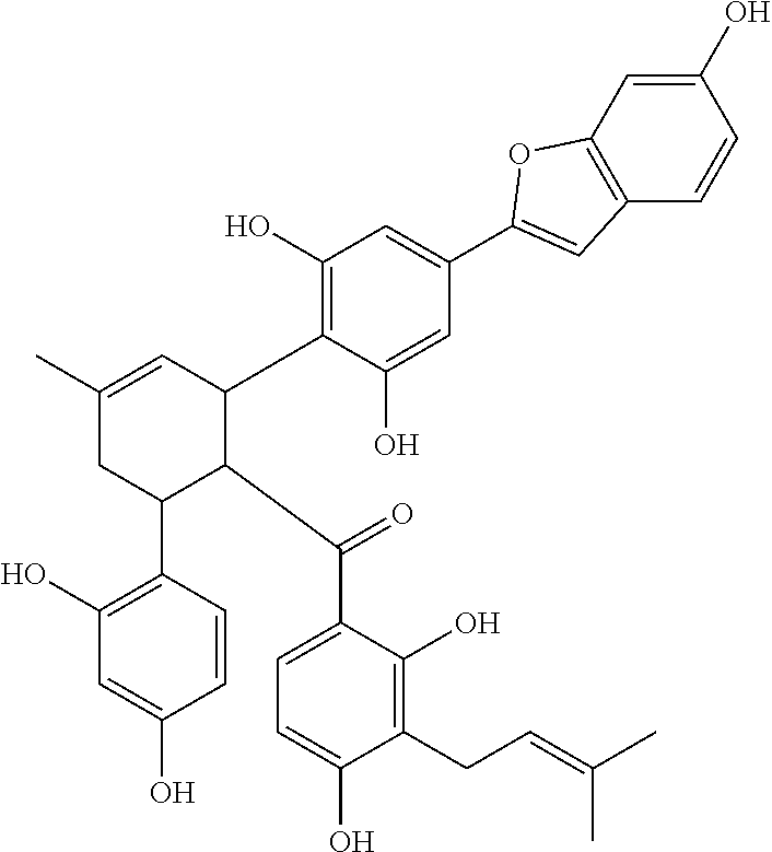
C1(O)=CC2=C(C=C1)C=C(C1=CC(O)=C(C3C(C(C4=CC=C(O)C(CC=C(C)C)=C4O)=O)C(C4=C(O)C=C(O)C=C4)CC(C)=C3)C(O)=C1)O2
